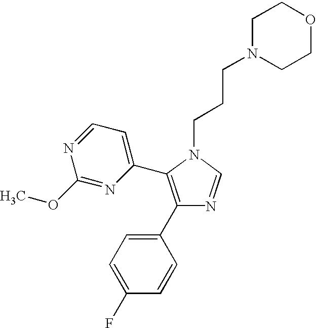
C1(C2=CC=C(F)C=C2)=C(C2=CC=NC(OC)=N2)N(CCCN2CCOCC2)C=N1
